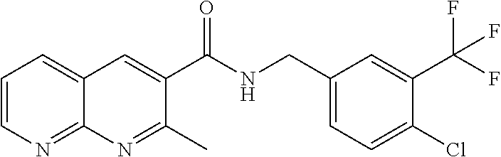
C1=CN=C2C(=C1)C=C(C(NCC1=CC=C(Cl)C(C(F)(F)F)=C1)=O)C(C)=N2
